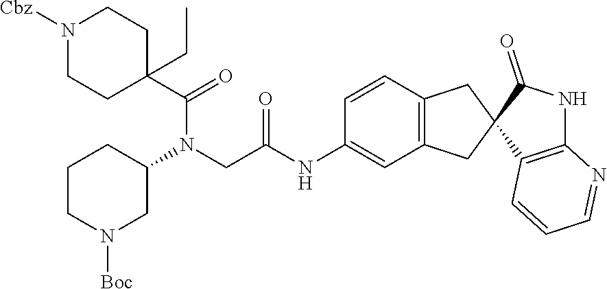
C1CN([Boc])CC(N(CC(NC2=CC3=C(C=C2)CC2(C3)C3=C(NC2=O)N=CC=C3)=O)C(=O)C2(CC)CCN([Cbz])CC2)C1
